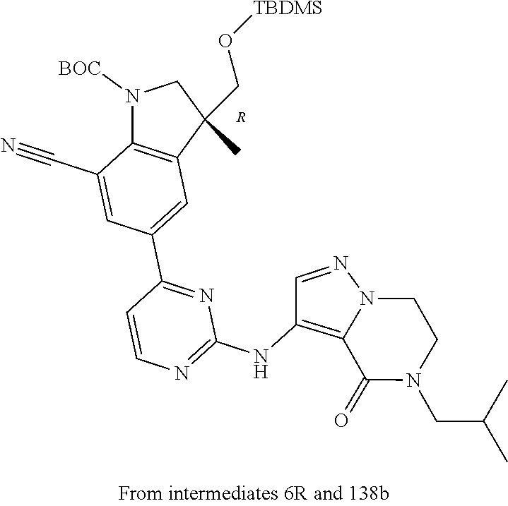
N1([BOC])C2=C(C(CO[TBDMS])(C)C1)C=C(C1=NC(NC3=C4N(N=C3)CCN(CC(C)C)C4=O)=NC=C1)C=C2C#N.[R]
